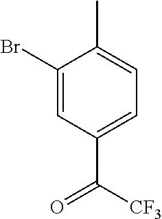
C1(Br)=CC(C(=O)[CF3])=CC=C1C
